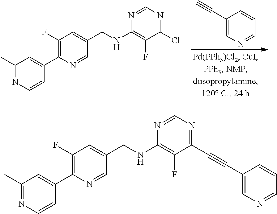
C1(C#C)=CN=CC=C1.C1(C)=NC=CC(C2=C(F)C=C(CNC3=C(F)C(Cl)=NC=N3)C=N2)=C1.C1(C)=NC=CC(C2=C(F)C=C(CNC3=C(F)C(C#CC4=CN=CC=C4)=NC=N3)C=N2)=C1
